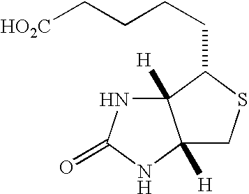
[HO2C]CCCCC1C2([H])C([H])(CS1)NC(=O)N2
